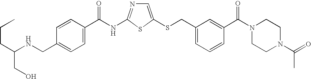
C1=C(SCC2=CC=CC(C(N3CCN(C(=O)C)CC3)=O)=C2)SC(NC(=O)C2=CC=C(CNC(CCC)CO)C=C2)=N1
